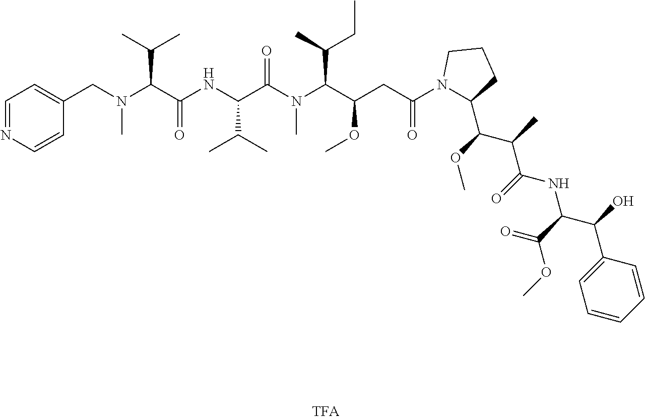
C1=NC=CC(CN(C(C(=O)NC(C(C)C)C(N(C)C(C(OC)CC(=O)N2C(C(C(C(NC(C(C3=CC=CC=C3)O)C(=O)OC)=O)C)OC)CCC2)C(C)CC)=O)C(C)C)C)=C1
